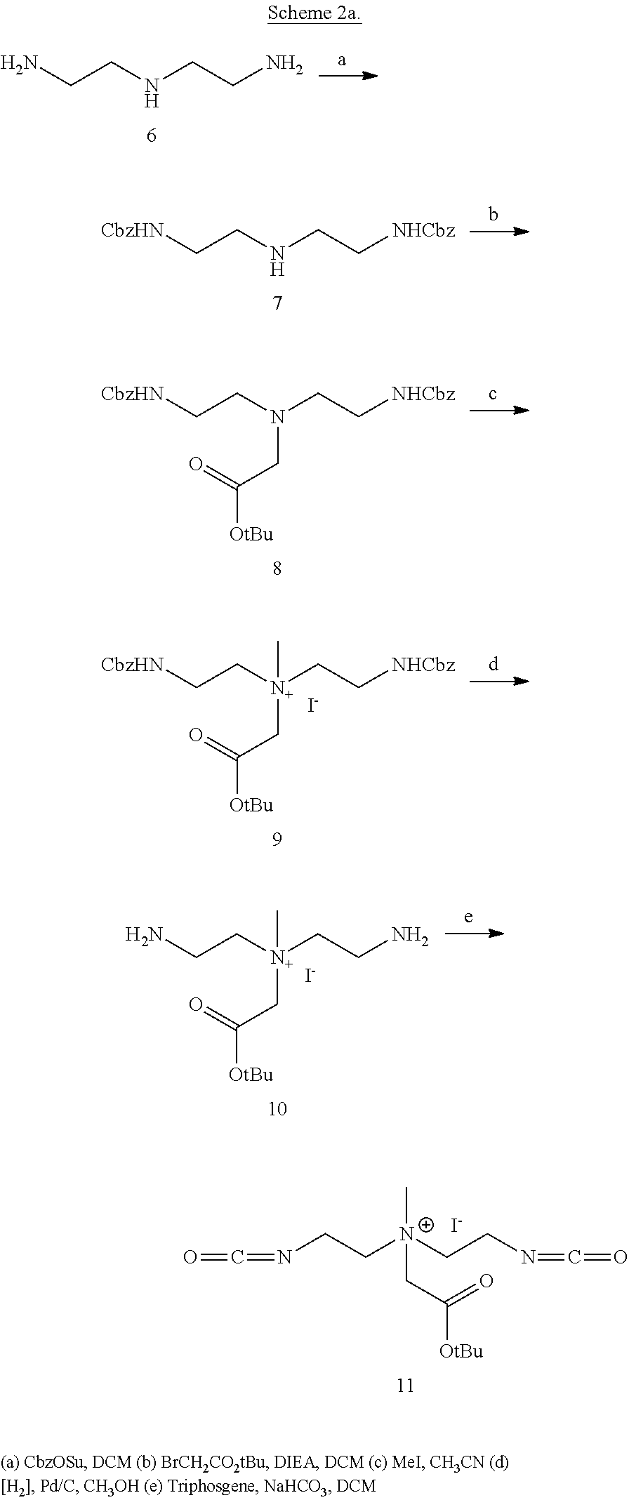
NCCNCCN.[CbzHN]CCNCC[NHCbz].[CbzHN]CCN(CC[NHCbz])CC(=O)[OtBu].[CbzHN]CC[N+](CC[NHCbz])(CC(=O)[OtBu])C.[I-].NCC[N+](CCN)(CC(=O)[OtBu])C.[I-].[N+](CC([OtBu])=O)(C)(CCN=C=O)CCN=C=O.[I-]
